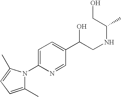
C1(C)=CC=C(C)N1C1=CC=C(C(CNC(C)CO)O)C=N1
